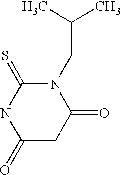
N1(CC(C)C)C(=S)NC(=O)CC1=O
